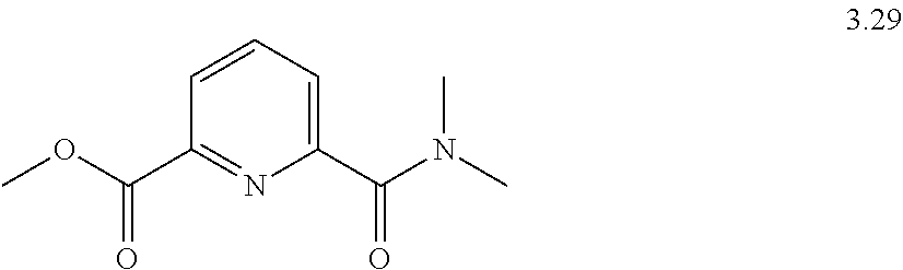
C1(C(OC)=O)=NC(C(N(C)C)=O)=CC=C1
